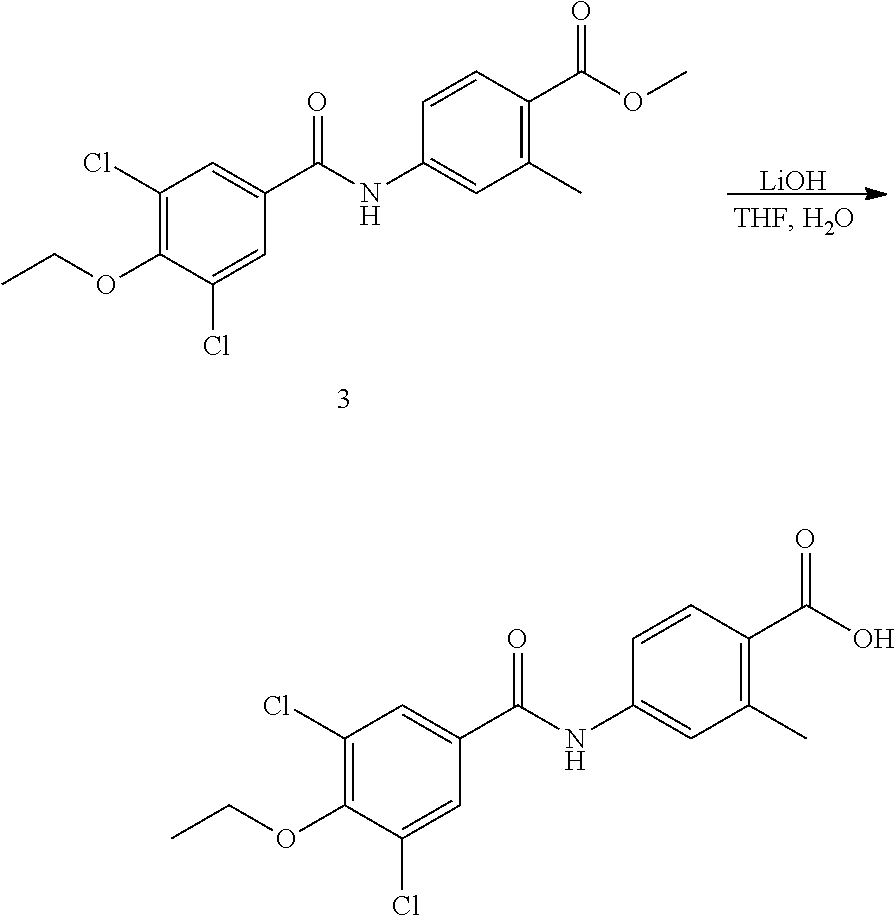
C1(Cl)=C(OCC)C(Cl)=CC(C(NC2=CC(C)=C(C(O)=O)C=C2)=O)=C1.[LiOH].C1(Cl)=C(OCC)C(Cl)=CC(C(NC2=CC(C)=C(C(OC)=O)C=C2)=O)=C1
